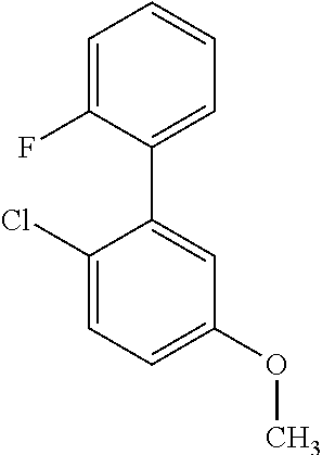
C1(Cl)=CC=C(OC)C=C1C1=CC=CC=C1F
